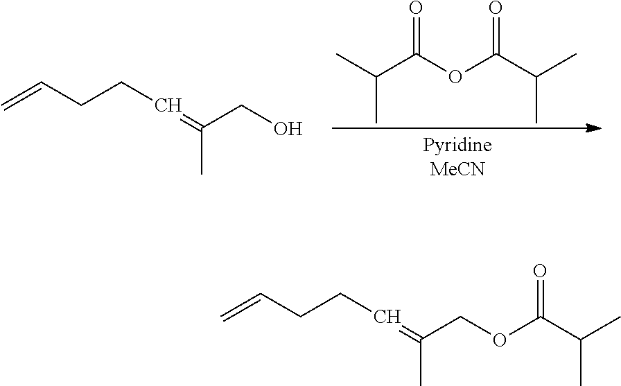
C=CCCC=C(C)COC(C(C)C)=O.C=CCCC=C(C)CO.O=C(OC(C(C)C)=O)C(C)C
